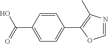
C(C1=CC=C(C2=C(C)N=CO2)C=C1)(O)=O
